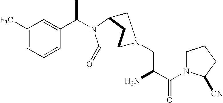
C1([F3C])=CC=CC(C(N2C(=O)C3CC2CN3CC(C(N2CCCC2[CN])=O)N)C)=C1
